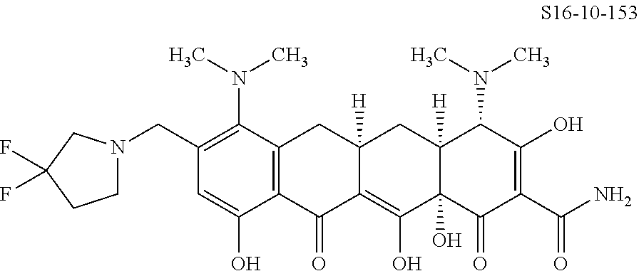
C1(CN2CCC(F)(F)C2)=C(N(C)C)C2=C(C(O)=C1)C(=O)C1=C(O)C3(O)C([H])(CC1([H])C2)C(N(C)C)C(O)=C(C(N)=O)C3=O
